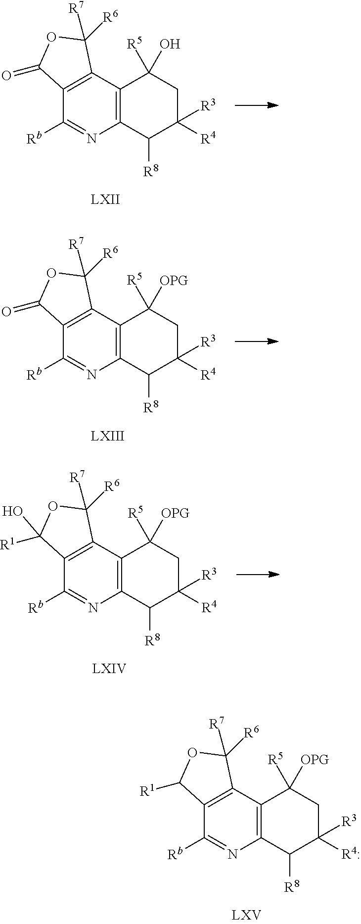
C12=C(C([R8])C([R4:])([R3])CC1([OPG])[R5])N=C([Rb])C1=C2C([R6])([R7])OC1[R1].C12=C(C([R8])C([R4])([R3])CC1(O)[R5])N=C([Rb])C1=C2C([R6])([R7])OC1=O.C12=C(C([R8])C([R4])([R3])CC1([OPG])[R5])N=C([Rb])C1=C2C([R6])([R7])OC1=O.C12=C(C([R8])C([R4])([R3])CC1([OPG])[R5])N=C([Rb])C1=C2C([R6])([R7])OC1([R1])O
